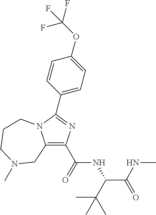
C1(C(=O)NC(C(NC)=O)C(C)(C)C)=C2N(C(C3=CC=C(OC(F)(F)F)C=C3)=N1)CCCN(C)C2
